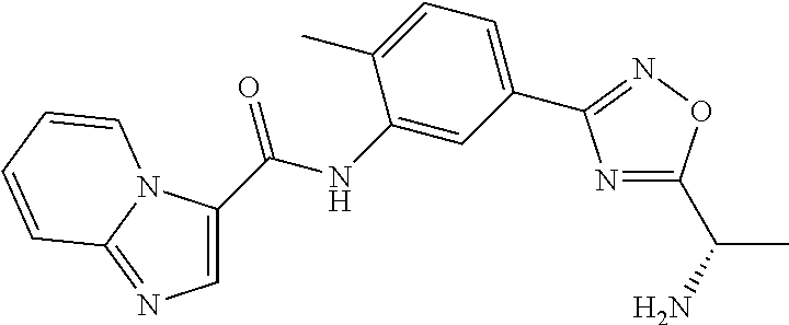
C1=C(C(NC2=CC(C3=NOC(C(C)N)=N3)=CC=C2C)=O)N2C(=N1)C=CC=C2
